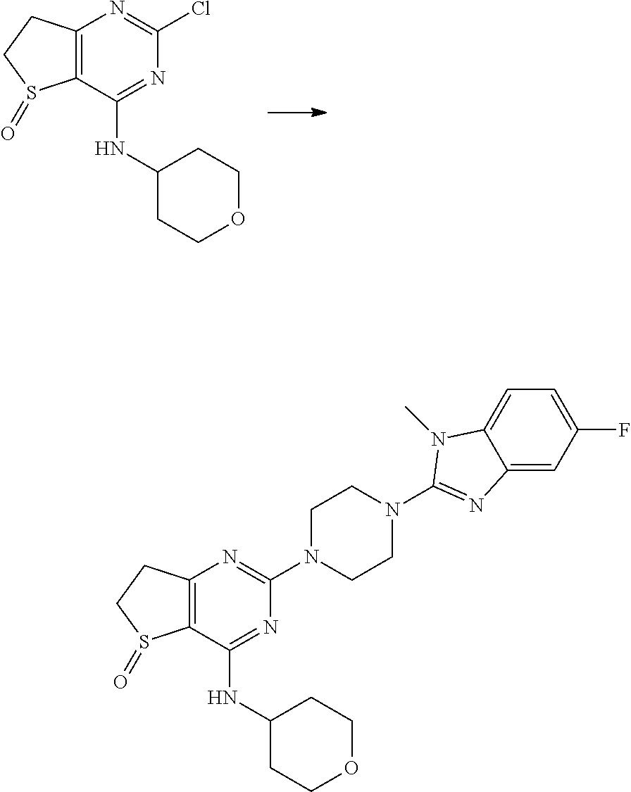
C12=C(C(NC3CCOCC3)=NC(Cl)=N1)S(=O)CC2.C12=C(C(NC3CCOCC3)=NC(N3CCN(C4=NC5=CC(F)=CC=C5N4C)CC3)=N1)S(=O)CC2
